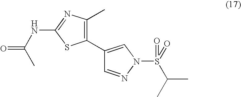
C1(C2=CN(S(C(C)C)(=O)=O)N=C2)=C(C)N=C(NC(C)=O)S1
